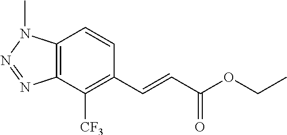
C12=C(C([CF3])=C(C=CC(OCC)=O)C=C1)N=NN2C
